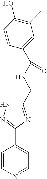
C1=CN=CC=C1C1=NNC(CNC(C2=CC(C)=C(O)C=C2)=O)=N1
